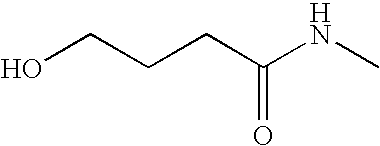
OCCCC(NC)=O
